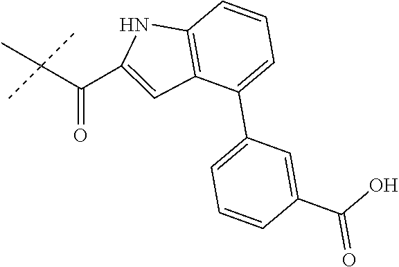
C(C(C)(C)C)(=O)C1=CC2=C(C=CC=C2C2=CC=CC(C(O)=O)=C2)N1
